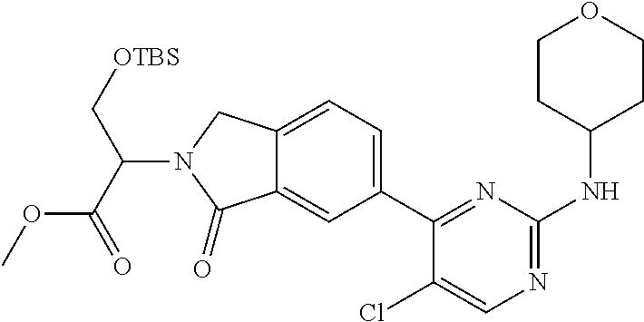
C(N1C(=O)C2=CC(C3=NC(NC4CCOCC4)=NC=C3Cl)=CC=C2C1)(C(=O)OC)C[OTBS]
